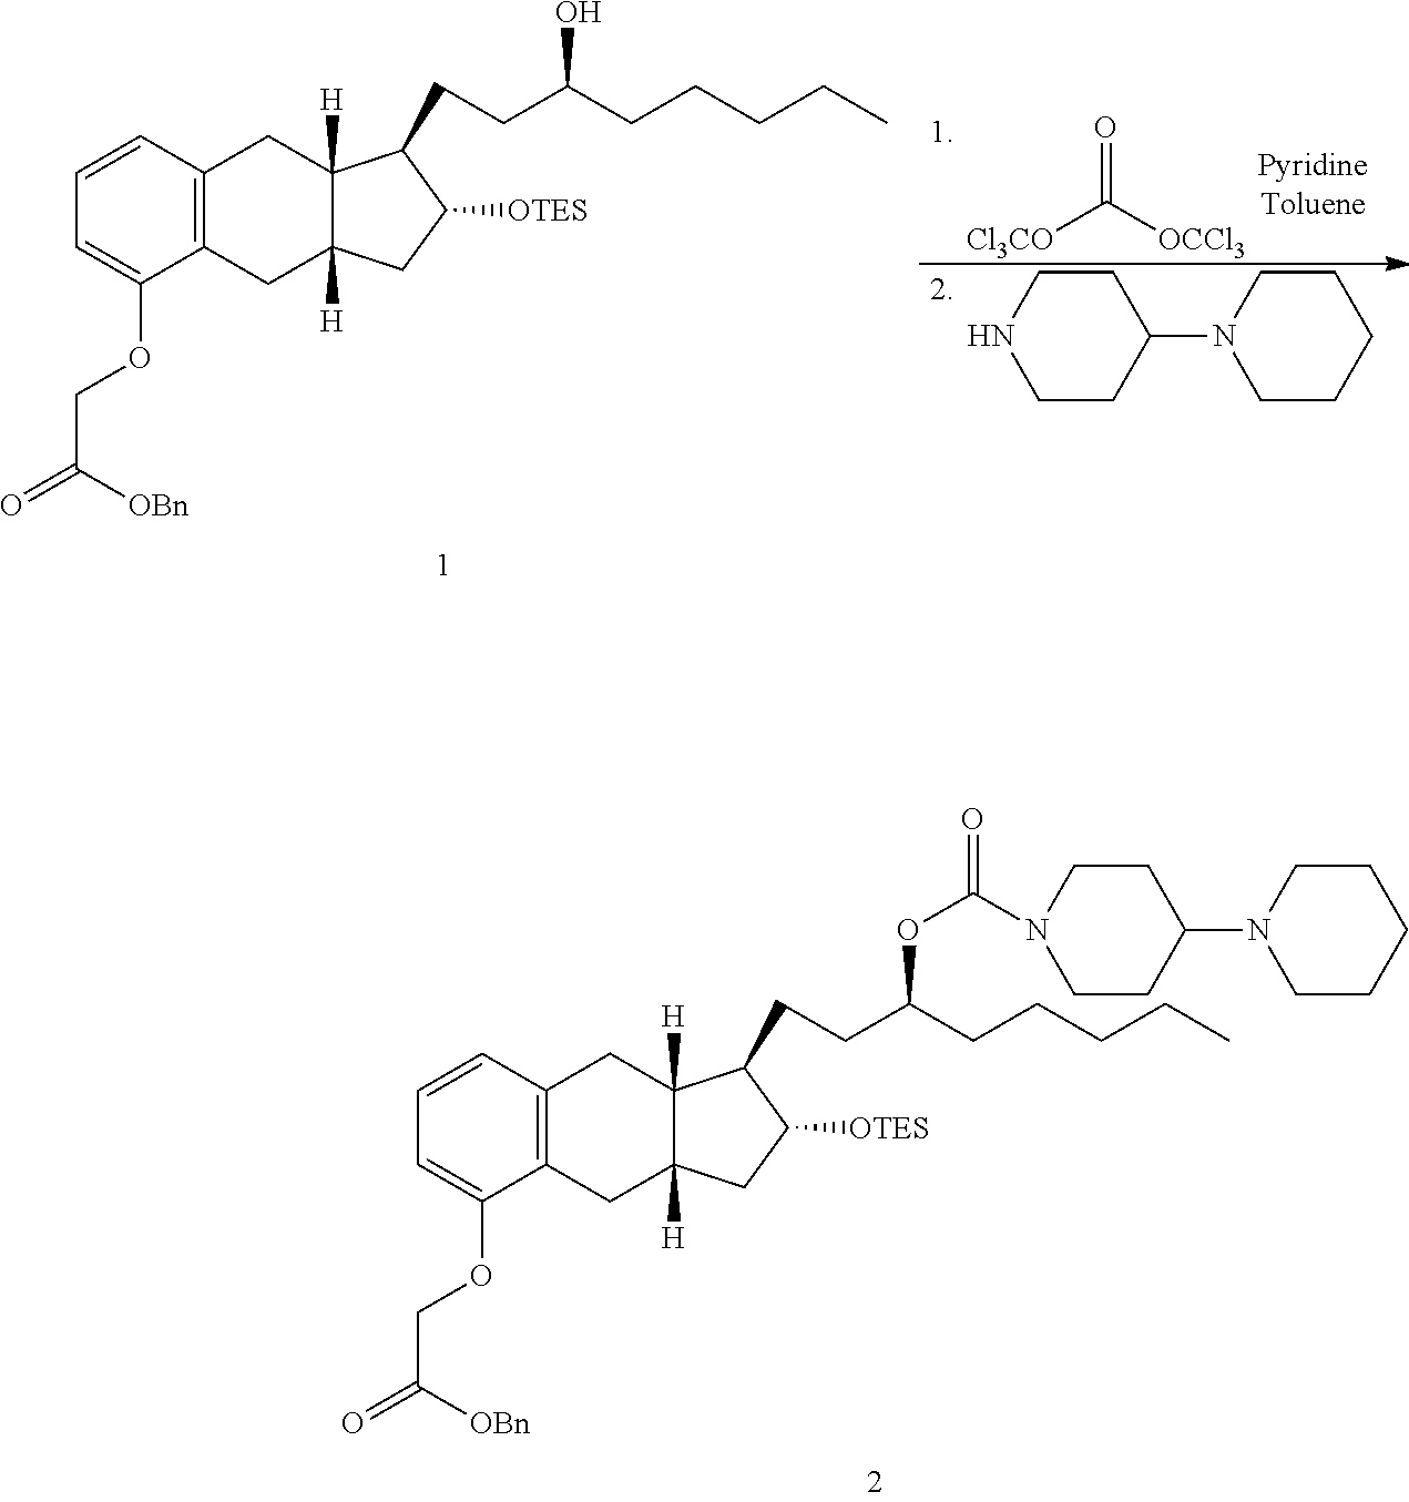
C1CC(N2CCCCC2)CCN1.O=C([OCCl3])[Cl3CO].C12=C(C=CC=C1OCC(=O)[OBn])CC1([H])C([H])(C2)CC([OTES])C1CCC(CCCCC)O.C12=C(C=CC=C1OCC(=O)[OBn])CC1([H])C([H])(C2)CC([OTES])C1CCC(CCCCC)OC(N1CCC(N2CCCCC2)CC1)=O
